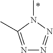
N1=C(C)N(C)N=N1
